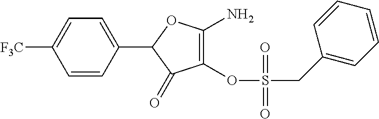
C1(OS(=O)(CC2=CC=CC=C2)=O)=C(N)OC(C2=CC=C([F3C])C=C2)C1=O
